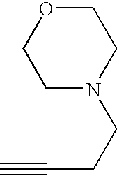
C#CCCN1CCOCC1
